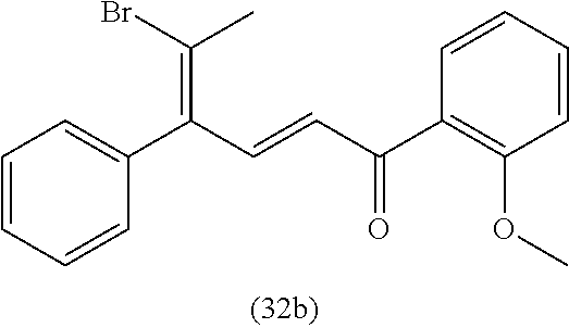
C1=CC=CC(OC)=C1C(=O)C=CC(C1=CC=CC=C1)=C(C)Br
